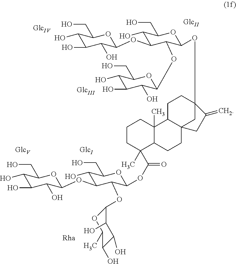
C1(O)C(O)C(O)C(OC2C(O)C(CO)OC(OC(=O)C3(C)C4C(C)(CCC3)C3CCC5(OC6C(OC7C(O)C(O)C(O)C(CO)O7)C(OC7C(O)C(O)C(O)C(CO)O7)C(O)C(CO)O6)CC3(CC4)CC5=C)C2OC2OC(C)C(O)C(O)C2O)OC1CO
